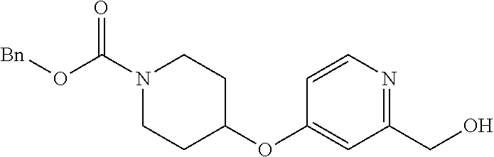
C1(CO)=NC=CC(OC2CCN(C(O[Bn])=O)CC2)=C1
